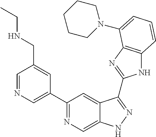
C1=NC=C(C2=NC=C3C(=C2)C(C2=NC4=C(N2)C=CC=C4N2CCCCC2)=NN3)C=C1CNCC
